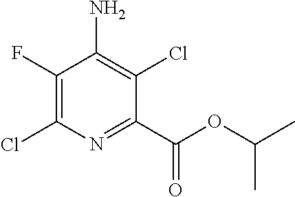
ClC1=C(F)C(N)=C(Cl)C(C(OC(C)C)=O)=N1
